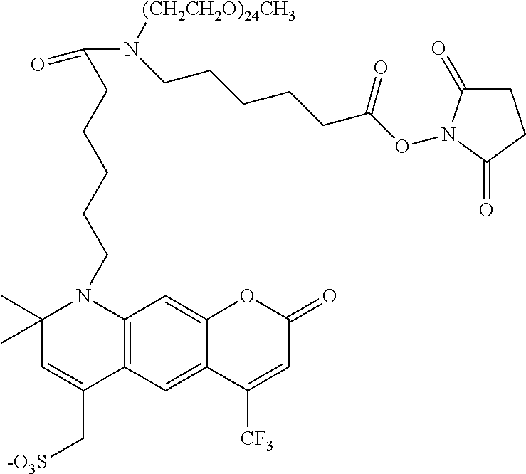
C12=C(C=C3C(=C1)OC(=O)C=C3[CF3])C(C[-O3S])=CC(C)(C)N2CCCCCC(N(CCCCCC(ON1C(=O)CCC1=O)=O)[(CH2CH2O)24CH3])=O
